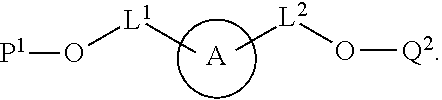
[A].C[L2]O[Q2].[L1](C)O[P1]
